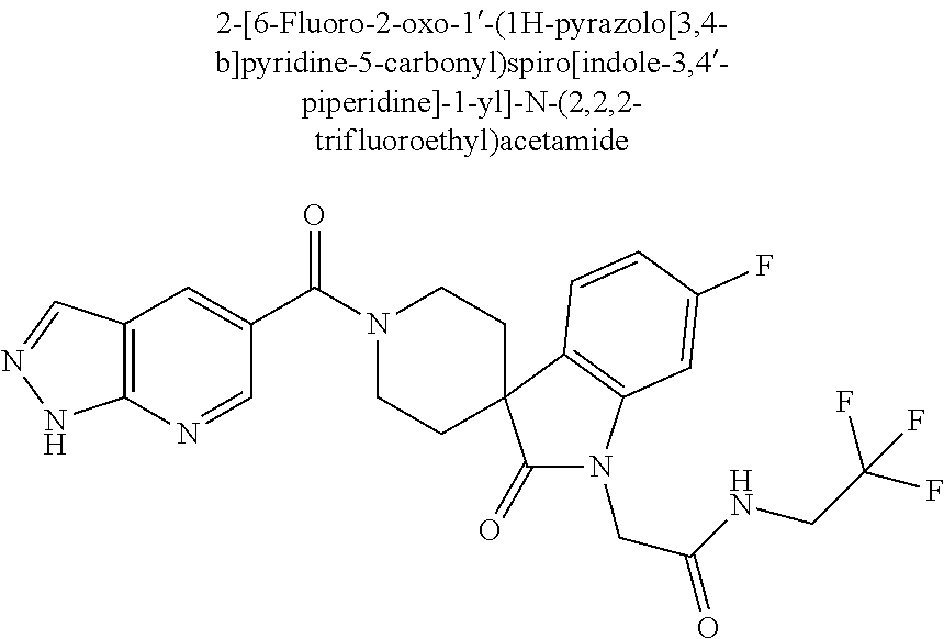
N1(C(C2=CC3=C(N=C2)NN=C3)=O)CCC2(CC1)C(=O)N(CC(NCC(F)(F)F)=O)C1=C2C=CC(F)=C1
